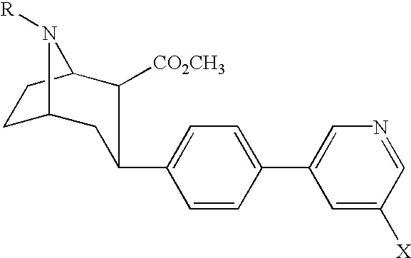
C1C2CC(C3=CC=C(C4=CN=CC([X])=C4)C=C3)C([CO2CH3])C(C1)N2[R]
